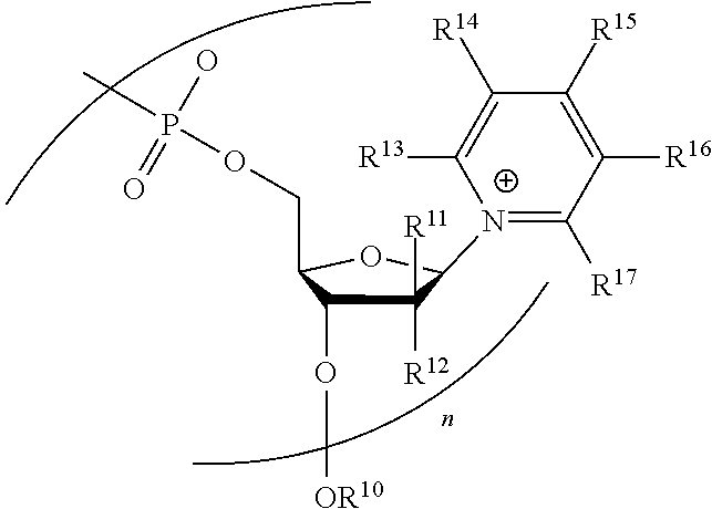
[N+]1(C2C([R12])([R11])C(O[OR10])C(COP(=O)(O)C)O2)=C([R17])C([R16])=C([R15])C([R14])=C1[R13]
